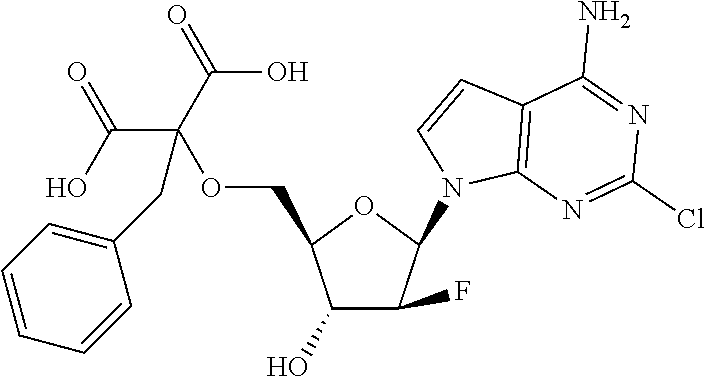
C1(O)C(F)C(N2C3=C(C(N)=NC(Cl)=N3)C=C2)OC1COC(C(O)=O)(C(=O)O)CC1=CC=CC=C1
